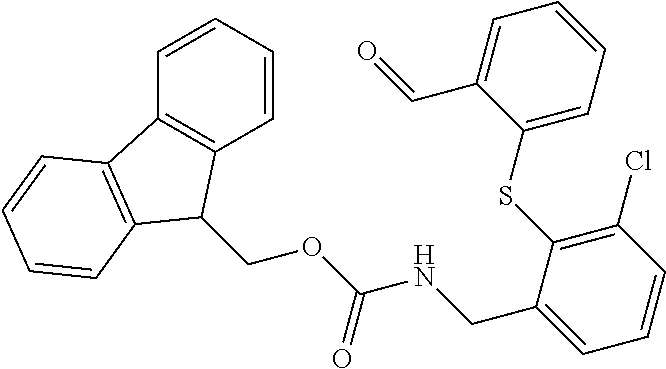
C1=CC=CC2=C1C(COC(NCC1=CC=CC(Cl)=C1SC1=CC=CC=C1C=O)=O)C1=C2C=CC=C1
